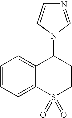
C1=CC=C2C(=C1)C(N1C=NC=C1)CCS2(=O)=O
